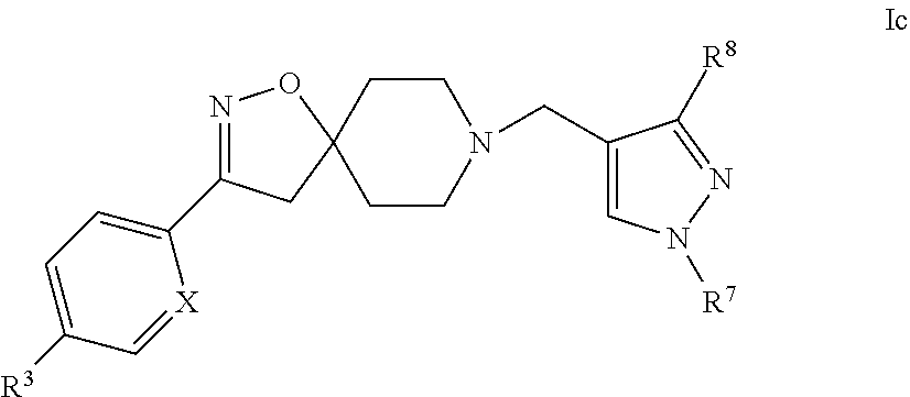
N1=C(C2=CC=C([R3])C=[X]2)CC2(O1)CCN(CC1=CN([R7])N=C1[R8])CC2
